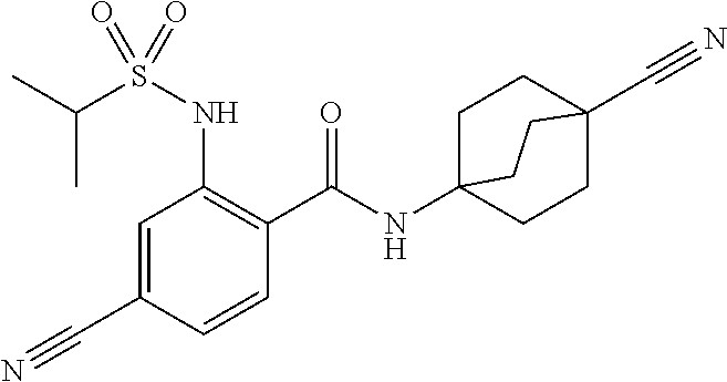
C1=C(C#N)C=CC(C(=O)NC23CCC(C#N)(CC2)CC3)=C1NS(C(C)C)(=O)=O
